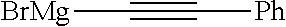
[BrMg]C#C[Ph]
